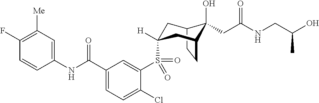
C12CCC(CC(S(C3=CC(C(NC4=CC([Me])=C(F)C=C4)=O)=CC=C3Cl)(=O)=O)([H])C1)C2(O)CC(NCC(O)C)=O
